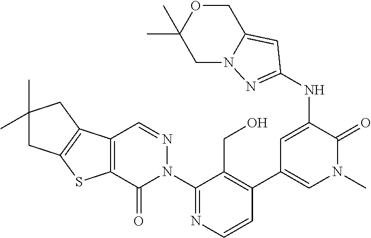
C12=C(C3=C(S1)C(=O)N(C1=NC=CC(C4=CN(C)C(=O)C(NC5=NN6CC(C)(C)OCC6=C5)=C4)=C1CO)N=C3)CC(C)(C)C2
